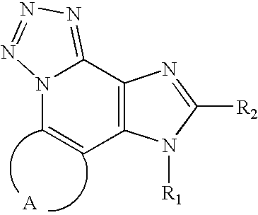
C1=CN2C(=NN=N2)C2=C1N([R1])C([R2])=N2
